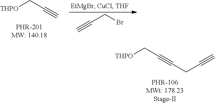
[THPO]CC#CCC#C.[THPO]CC#C.C(CBr)#C
